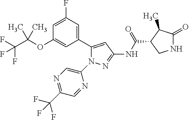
N1C(=O)C(C)C(C(NC2=NN(C3=CN=C(C(F)(F)F)C=N3)C(C3=CC(F)=CC(OC(C(F)(F)F)(C)C)=C3)=C2)=O)C1
